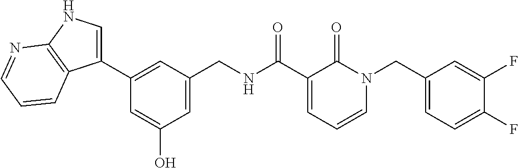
C1(C2=CC(CNC(C3=CC=CN(CC4=CC=C(F)C(F)=C4)C3=O)=O)=CC(O)=C2)=CNC2=C1C=CC=N2
